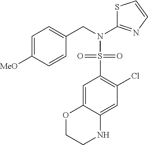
S(N(CC1=CC=C([MeO])C=C1)C1=NC=CS1)(C1=C(Cl)C=C2C(=C1)OCCN2)(=O)=O
